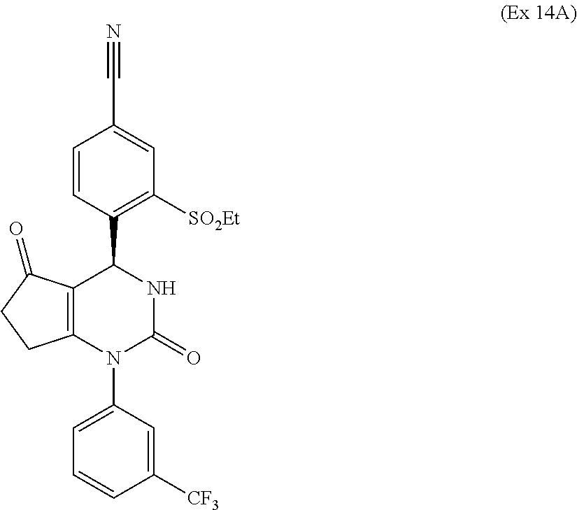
C12=C(C(=O)CC1)C(C1=C([SO2Et])C=C(C#N)C=C1)NC(=O)N2C1=CC=CC([CF3])=C1
